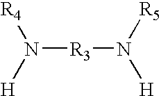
N([R3]N([H])[R5])([R4])[H]
